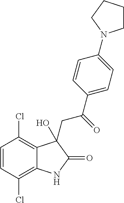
C1=CC(Cl)=C2C(=C1Cl)C(O)(CC(C1=CC=C(N3CCCC3)C=C1)=O)C(=O)N2
